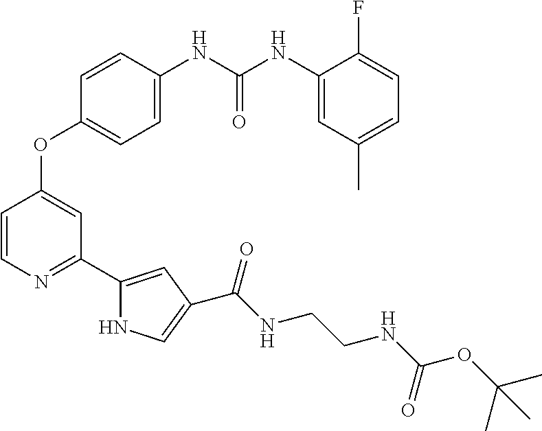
C1=CC(NC(NC2=CC(C)=CC=C2F)=O)=CC=C1OC1=CC(C2=CC(C(NCCNC(OC(C)(C)C)=O)=O)=CN2)=NC=C1
